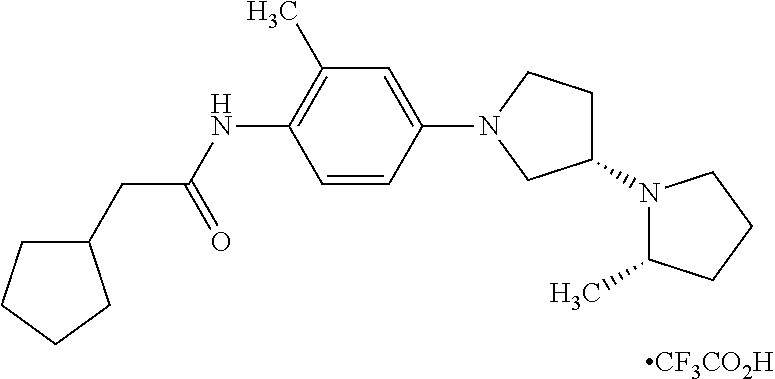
[CF3CO2H].C1=CC(N2CCC(N3C(C)CCC3)C2)=CC(C)=C1NC(=O)CC1CCCC1
